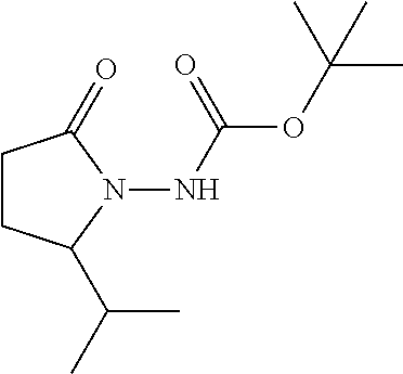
C1CC(C(C)C)N(NC(OC(C)(C)C)=O)C1=O
